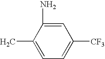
C1(C)=CC=C([CF3])C=C1N
